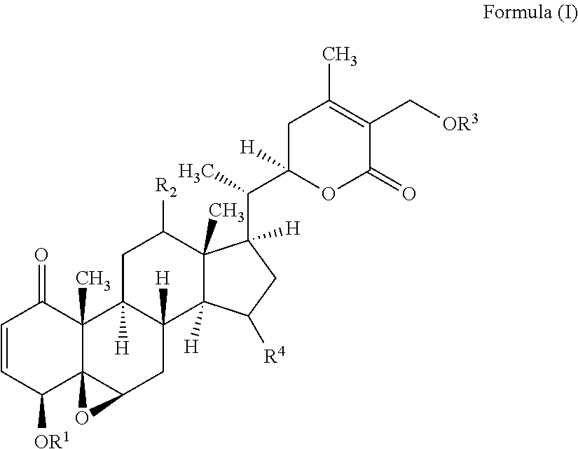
C1C(C(C2([H])C3(C)C([H])(C([R4])C2)C2([H])C([H])(CC3[R2])C3(C)C4(C(C2)O4)C([OR1])C=CC3=O)C)([H])OC(=O)C(C[OR3])=C1C
